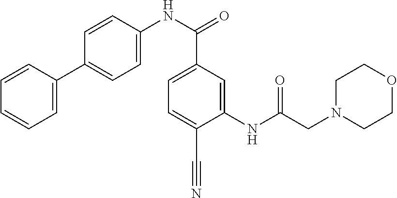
N(C(=O)C1=CC=C(C#N)C(NC(CN2CCOCC2)=O)=C1)C1=CC=C(C2=CC=CC=C2)C=C1
